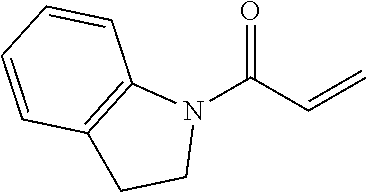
N1(C(C=C)=O)C2=C(CC1)C=CC=C2
